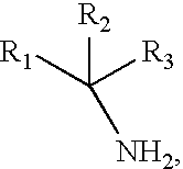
C([R3])([R1])([NH2])[R2]
